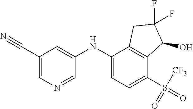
C1(NC2=CC(C#N)=CN=C2)=CC=C(S(=O)(=O)[CF3])C2=C1CC(F)(F)C2O
